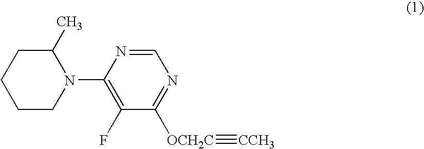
C1CN(C2=C(F)C([OCH2C]#[CCH3])=NC=N2)C(C)CC1
